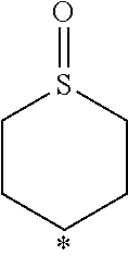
C1CCCCS1=O
